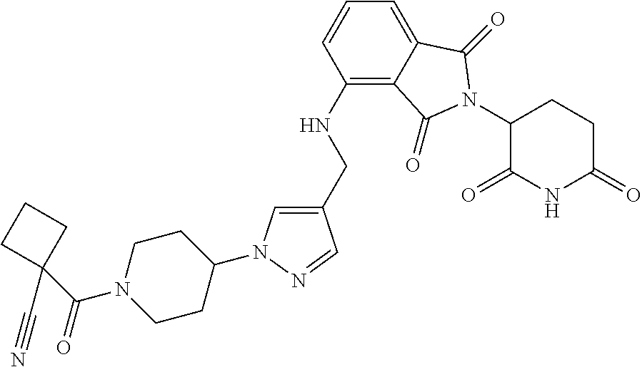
C1(CNC2=C3C(=CC=C2)C(=O)N(C2C(=O)NC(=O)CC2)C3=O)=CN(C2CCN(C(C3(C#N)CCC3)=O)CC2)N=C1
